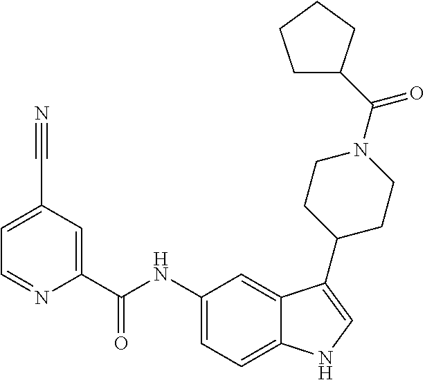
C12=CC(NC(C3=CC(C#N)=CC=N3)=O)=CC=C1NC=C2C1CCN(C(=O)C2CCCC2)CC1
